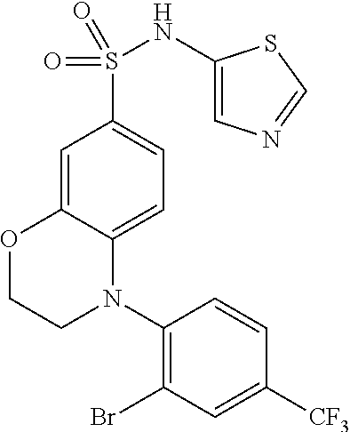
C1=C2C(=CC=C1S(=O)(=O)NC1=CN=CS1)N(C1=C(Br)C=C([CF3])C=C1)CCO2
